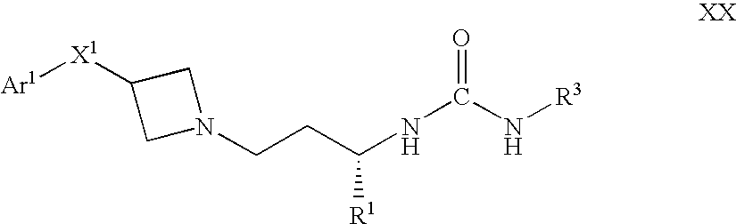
[Ar1][X1]C1CN(CCC(NC(N[R3])=O)[R1])C1
